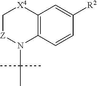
C1[Z]N(C(C)(C)C)C2=C([X4]1)C=C([R2])C=C2
